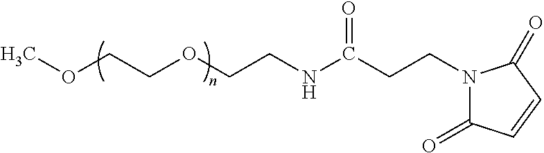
COCCOCCNC(CCN1C(=O)C=CC1=O)=O
